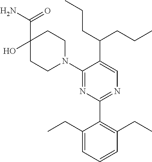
C1(N2CCC(O)(C(N)=O)CC2)=NC(C2=C(CC)C=CC=C2CC)=NC=C1C(CCC)CCC
